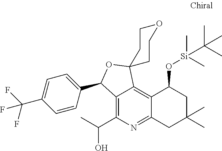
C12=C(C(C)O)N=C3C(=C1C1(OC2C2=CC=C(C(F)(F)F)C=C2)CCOCC1)C(O[Si](C)(C)C(C)(C)C)CC(C)(C)C3
